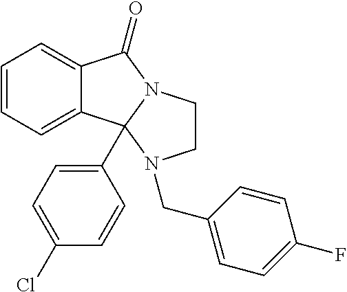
C12=CC=CC=C1C1(C3=CC=C(Cl)C=C3)N(C2=O)CCN1CC1=CC=C(F)C=C1
